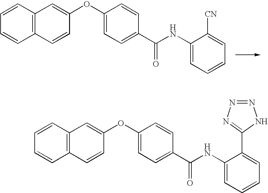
C12=C(C=CC=C1)C=C(OC1=CC=C(C(NC3=CC=CC=C3[CN])=O)C=C1)C=C2.C12=C(C=CC=C1)C=C(OC1=CC=C(C(NC3=CC=CC=C3C3=NN=NN3)=O)C=C1)C=C2
